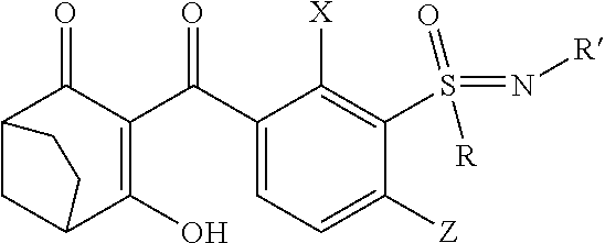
C1(C(C2=CC=C([Z])C(S(=N[R])(=O)[R])=C2[X])=O)=C(O)C2CC(C1=O)CC2
